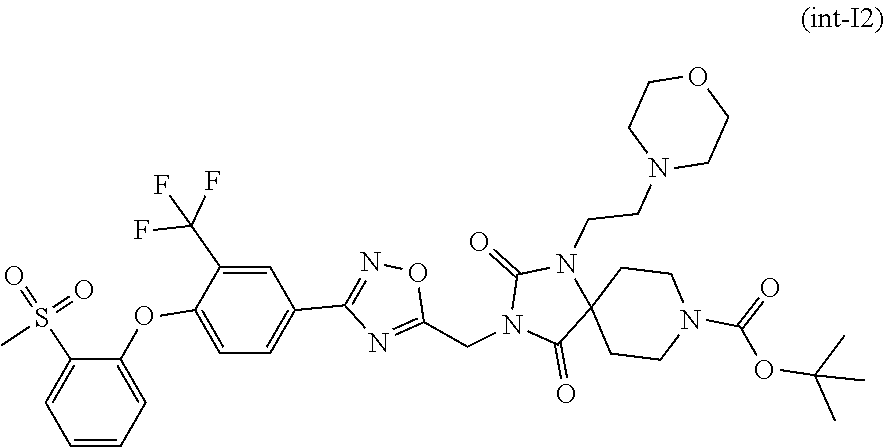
C1(=O)C2(N(CCN3CCOCC3)C(=O)N1CC1=NC(C3=CC=C(OC4=CC=CC=C4S(=O)(=O)C)C(C(F)(F)F)=C3)=NO1)CCN(C(=O)OC(C)(C)C)CC2
